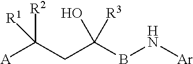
[A]C(CC(O)([R3])BN[Ar])([R2])[R1]
